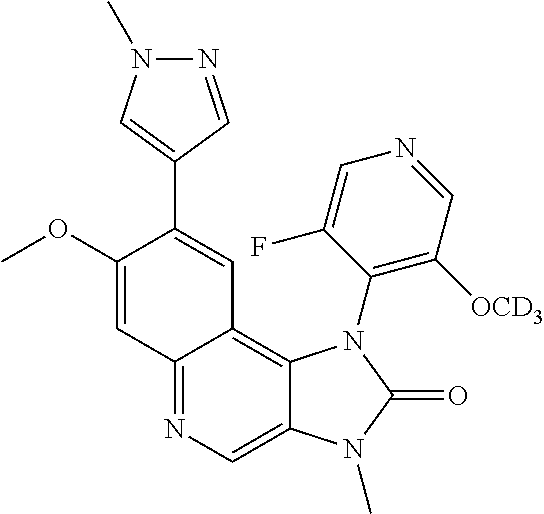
C12=NC=C3C(=C1C=C(C1=CN(C)N=C1)C(OC)=C2)N(C1=C([OCD3])C=NC=C1F)C(=O)N3C
